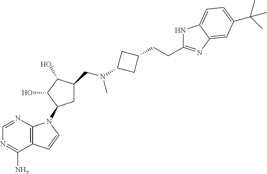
N1=CN=C(N)C2=C1N(C1CC(CN(C)C3CC(CCC4=NC5=CC(C(C)(C)C)=CC=C5N4)C3)C(O)C1O)C=C2
